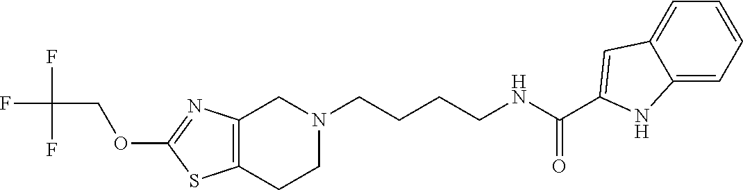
C12=C(CCN(CCCCNC(=O)C3=CC4=CC=CC=C4N3)C1)SC(OCC(F)(F)F)=N2
